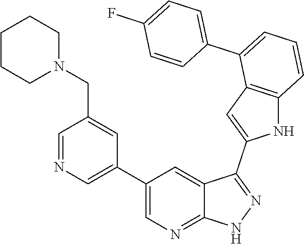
C1(C2=CN=CC(CN3CCCCC3)=C2)=CN=C2C(=C1)C(C1=CC3=C(N1)C=CC=C3C1=CC=C(F)C=C1)=NN2
